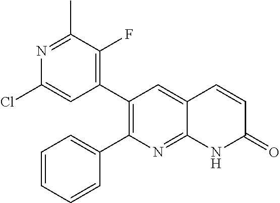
N1=C(C)C(F)=C(C2=C(C3=CC=CC=C3)N=C3C(=C2)C=CC(=O)N3)C=C1Cl
